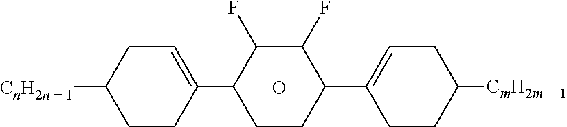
O.C1CC(C2=CCC([CmH2m + 1])CC2)C(F)C(F)C1C1=CCC([CnH2n + 1])CC1
